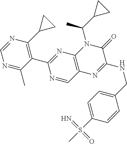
N1=C(C)C(C2=NC3=C(C=N2)N=C(NCC2=CC=C(S(C)(=O)=N)C=C2)C(=O)N3C(C2CC2)C)=C(C2CC2)N=C1
